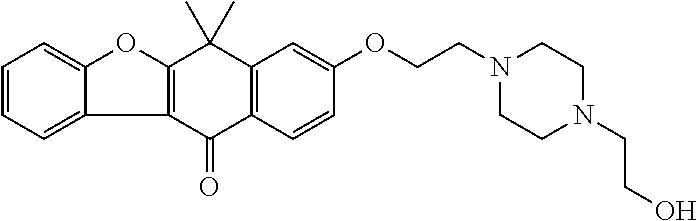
C1=CC=C2C(=C1)OC1=C2C(=O)C2=C(C1(C)C)C=C(OCCN1CCN(CCO)CC1)C=C2
